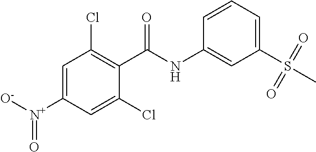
[N+](C1=CC(Cl)=C(C(=O)NC2=CC(S(C)(=O)=O)=CC=C2)C(Cl)=C1)([O-])=O
